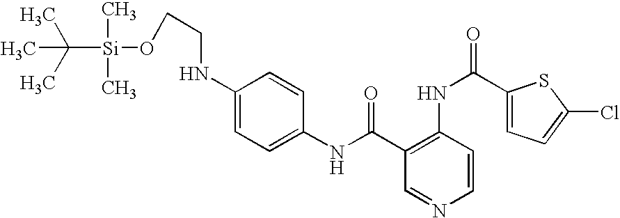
C1(NC(=O)C2=C(NC(=O)C3=CC=C(Cl)S3)C=CN=C2)=CC=C(NCCO[Si](C(C)(C)C)(C)C)C=C1
